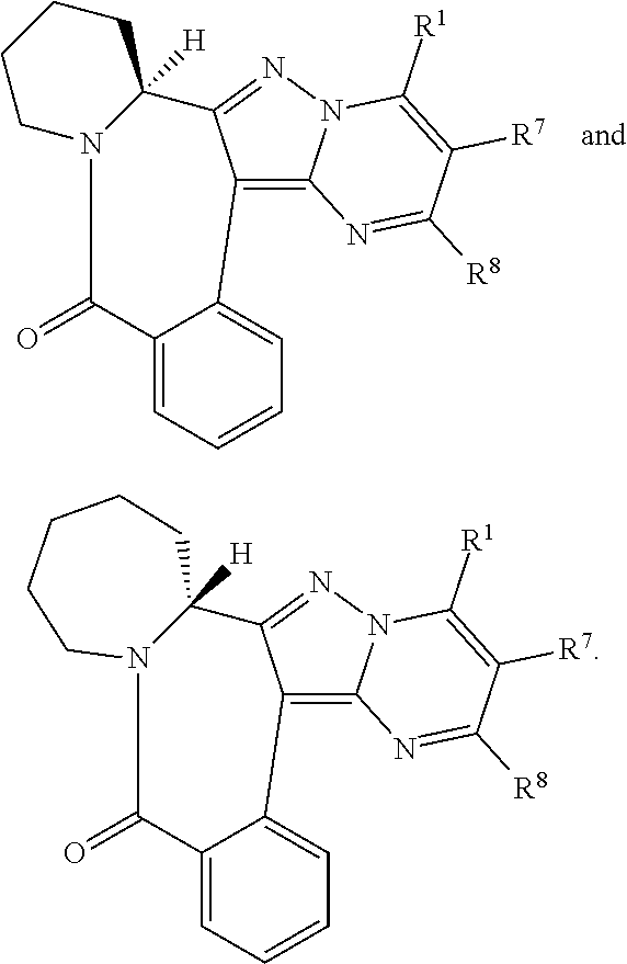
N12C(=C3C(=N1)C1([H])CCCCN1C(=O)C1=CC=CC=C31)N=C([R8])C([R7])=C2[R1].N12C(=C3C(=N1)C1([H])N(C(=O)C4=CC=CC=C34)CCCCC1)N=C([R8])C([R7])=C2[R1]
